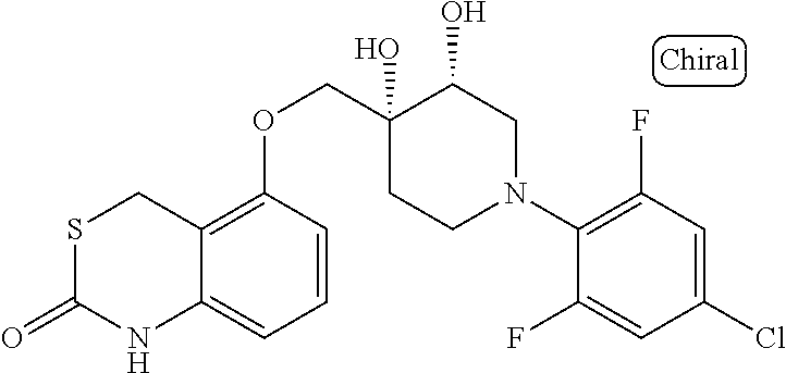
C1(N2CC(O)C(O)(COC3=C4C(=CC=C3)NC(=O)SC4)CC2)=C(F)C=C(Cl)C=C1F
